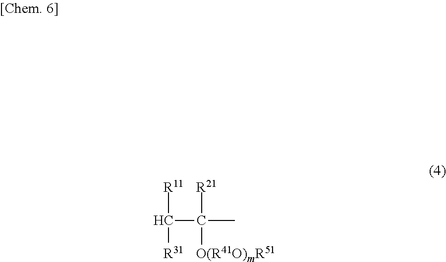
C(C([R21])([O(R41O)mR51])C)([R11])[R31]
